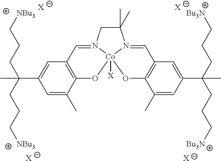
C1=C(C(CCC[NBu3])(CCC[NBu3])C)C=C(C)C2=C1C=N1CC(C)(C)N3=CC4=C(C(C)=CC(C(CCC[Bu3N])(C)CCC[Bu3N])=C4)O[Co]13([X])O2.[X].[X].[X].[X]
